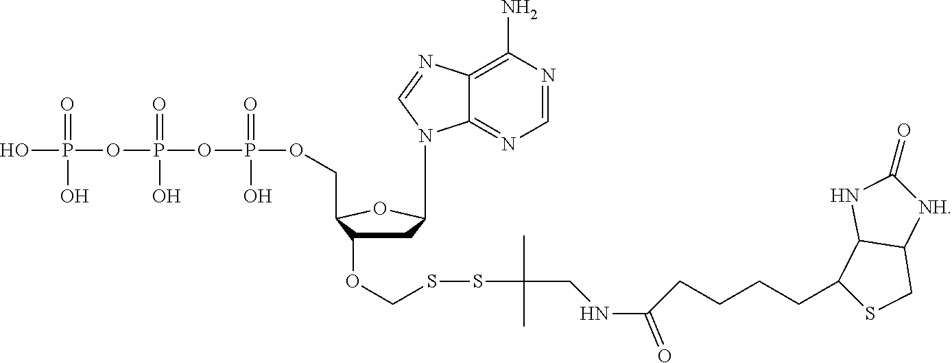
N1(C2CC(OCSSC(C)(C)CNC(CCCCC3SCC4C3NC(=O)[NH]4)=O)C(COP(OP(OP(O)(O)=O)(O)=O)(O)=O)O2)C2=NC=NC(N)=C2N=C1
